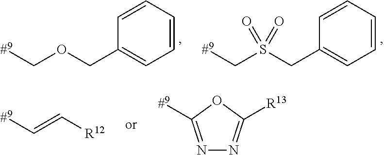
C1=CC=CC(COC[#9])=C1.C1=CC=CC(CS(C[#9])(=O)=O)=C1.[R12]C=C[#9].N1=C([#9])OC([R13])=N1
